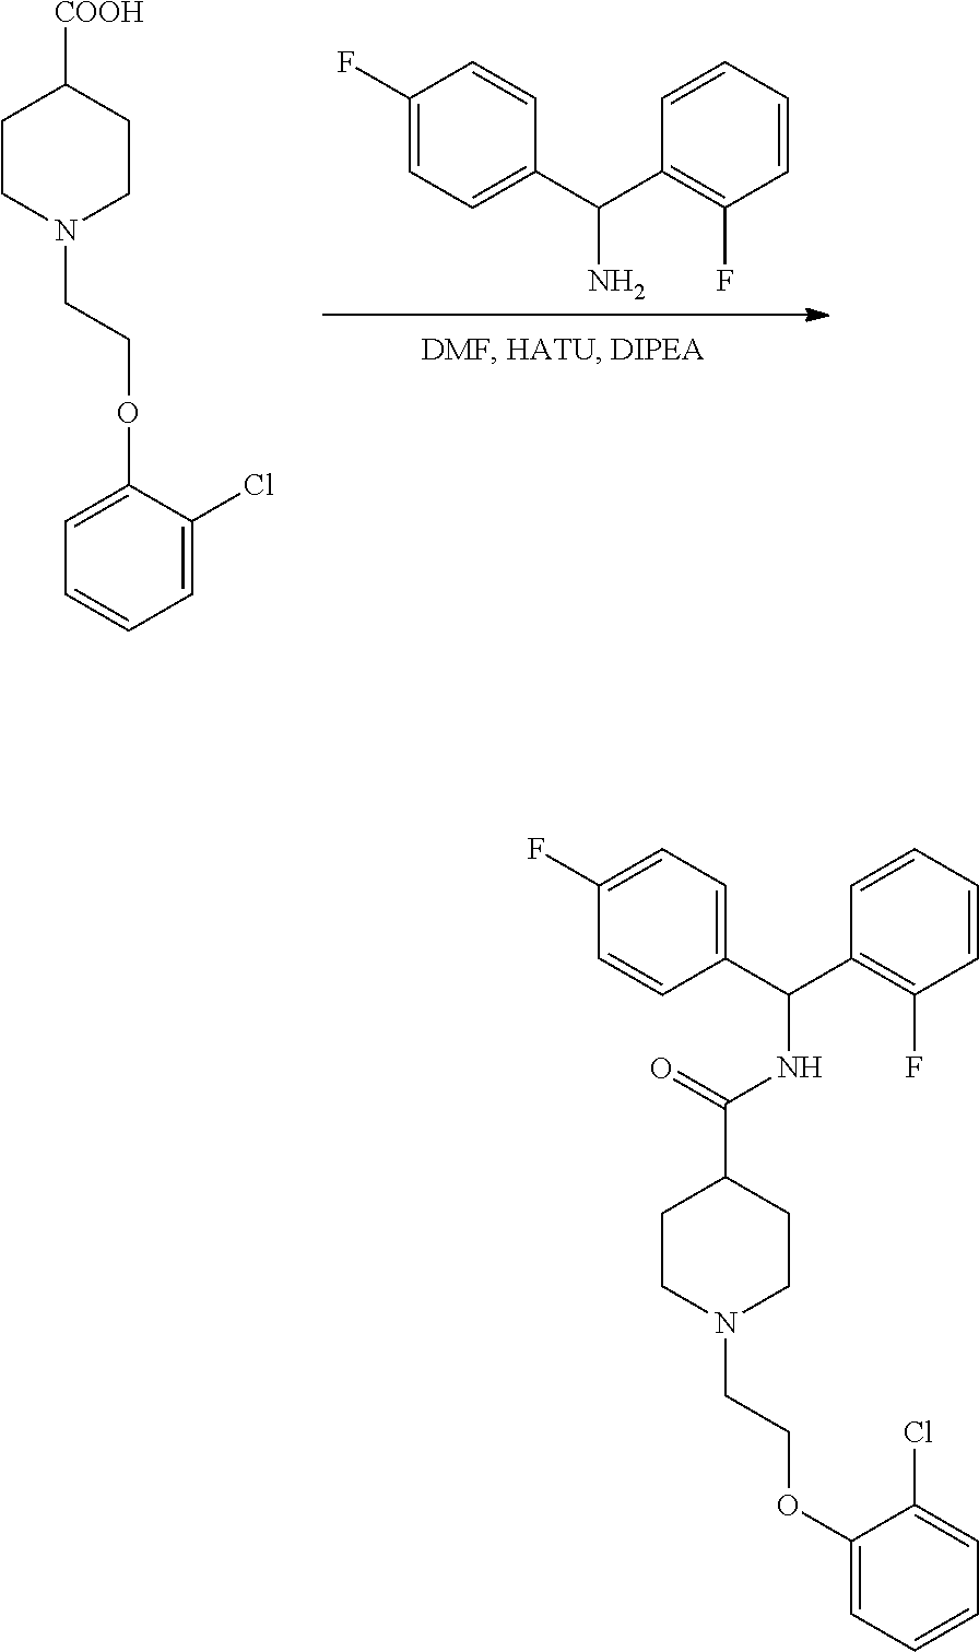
C1(C(C2=CC=C(F)C=C2)N)=C(F)C=CC=C1.C1CN(CCOC2=CC=CC=C2Cl)CCC1[COOH].C1CN(CCOC2=CC=CC=C2Cl)CCC1C(=O)NC(C1=C(F)C=CC=C1)C1=CC=C(F)C=C1
